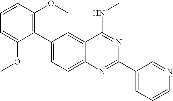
C1(C2=C(OC)C=CC=C2OC)=CC=C2C(=C1)C(NC)=NC(C1=CC=CN=C1)=N2
